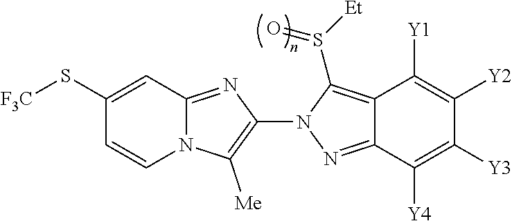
N12C(=NC(N3N=C4C(=C3S([Et])=O)C([Y1])=C([Y2])C([Y3])=C4[Y4])=C1[Me])C=C(S[F3C])C=C2
